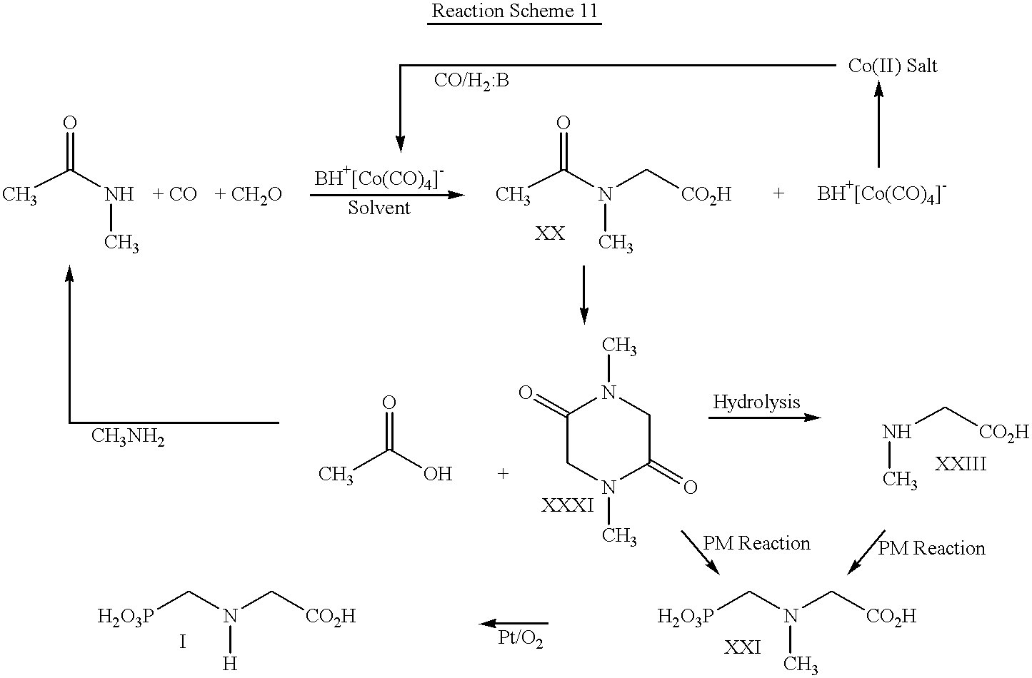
CC(NC)=O.CC(N(C[CO2H])C)=O.C1(=O)CN(C)C(=O)CN1C.CC(O)=O.N(C[CO2H])C.[H2O3P]CN(C[CO2H])C.[H2O3P]CN(C[CO2H])[H]
